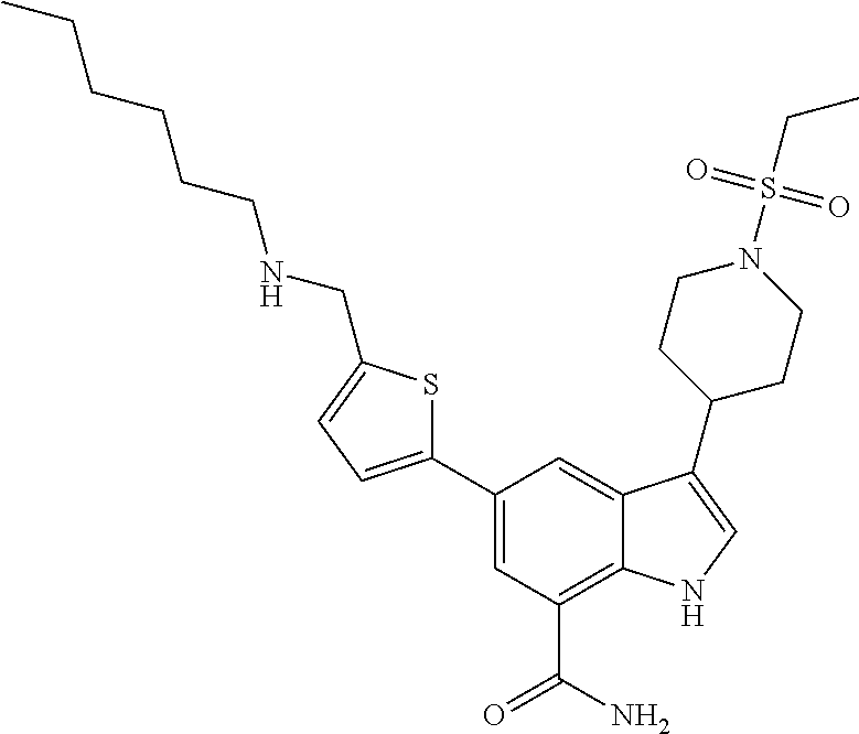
C1=C(C2=CC=C(CNCCCCCC)S2)C=C2C(=C1C(N)=O)NC=C2C1CCN(S(CC)(=O)=O)CC1
